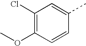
C1(Cl)=C(OC)C=CC(C)=C1
